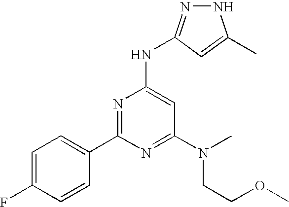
C1(C2=NC(NC3=NNC(C)=C3)=CC(N(CCOC)C)=N2)=CC=C(F)C=C1
